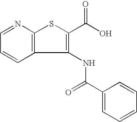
C1=CC=NC2=C1C(NC(C1=CC=CC=C1)=O)=C(C(O)=O)S2
